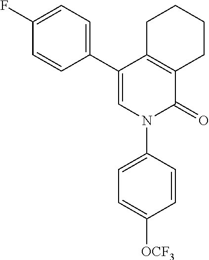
C12=C(C(C3=CC=C(F)C=C3)=CN(C3=CC=C([OCF3])C=C3)C1=O)CCCC2
